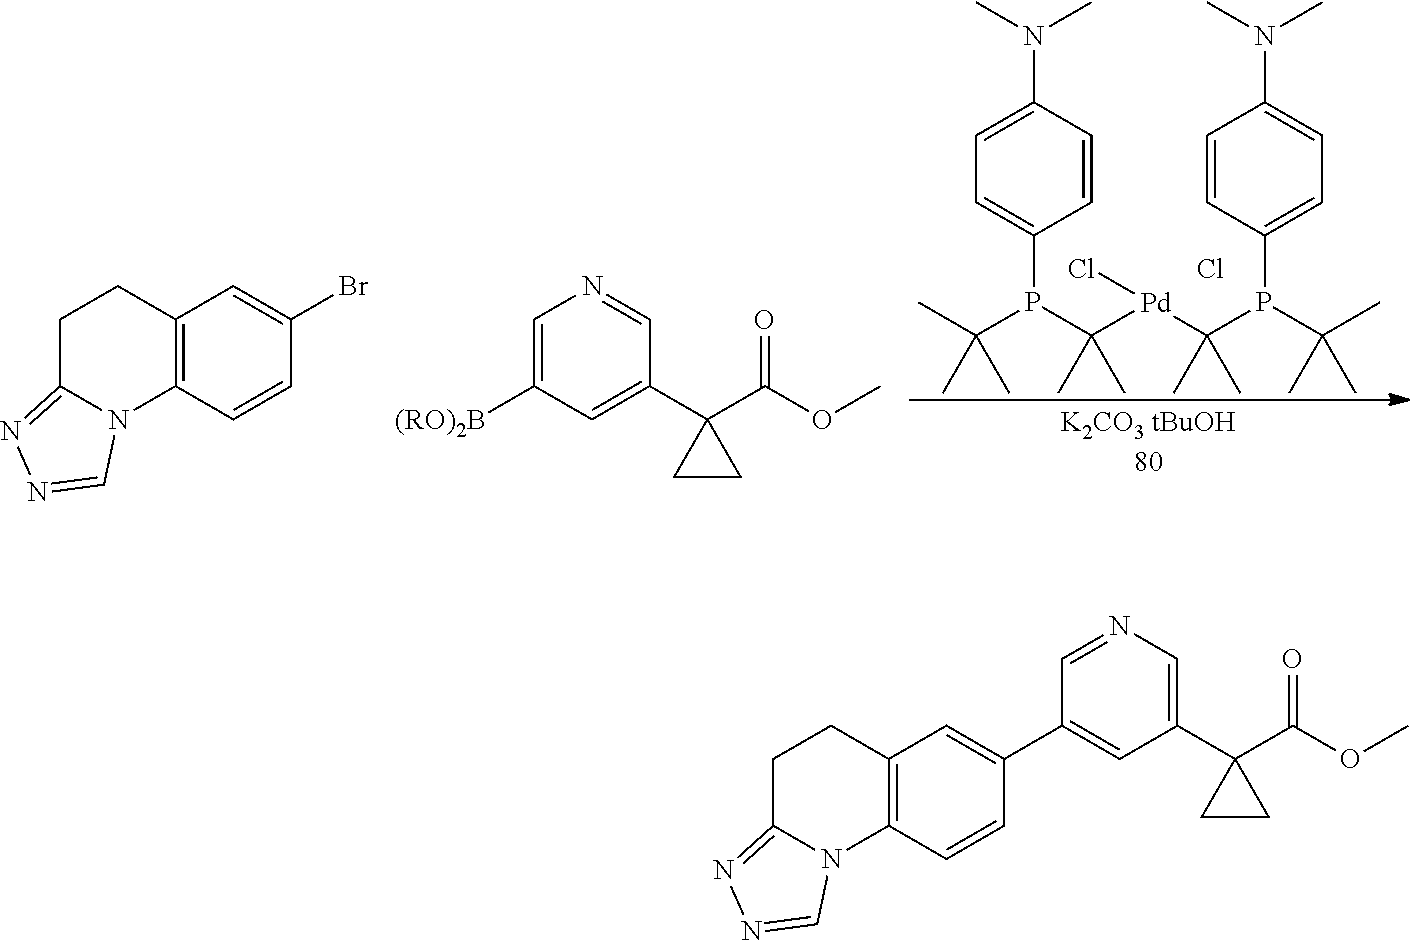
C1=CC(N(C)C)=CC=C1P(C([Pd](C(P(C(C)(C)C)C1=CC=C(N(C)C)C=C1)(C)C)Cl)(C)C)C(C)(C)C.Cl.C12=C(C=CC(Br)=C1)N1C(=NN=C1)CC2.C1=C([(RO)2B])C=C(C2(C(OC)=O)CC2)C=N1.C12=C(C=CC(C3=CC(C4(C(OC)=O)CC4)=CN=C3)=C1)N1C(=NN=C1)CC2
